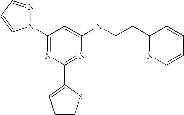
C1(N2N=CC=C2)=NC(C2=CC=CS2)=NC(NCCC2=NC=CC=C2)=C1
